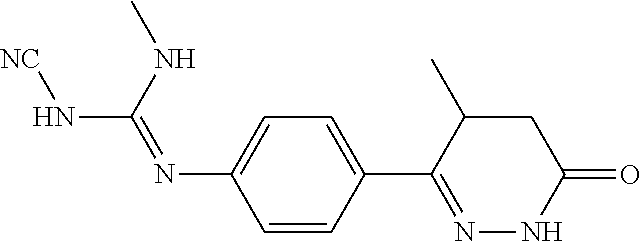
N(C(=NC1=CC=C(C2=NNC(=O)CC2C)C=C1)NC)[NC]
